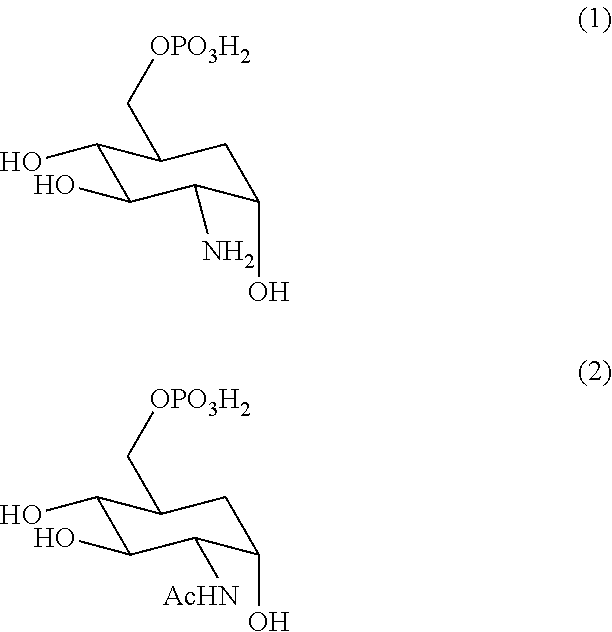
C1(O)C(O)C(N)C(O)CC1C[OPO3H2].C1(O)C(O)C([AcHN])C(O)CC1C[OPO3H2]
